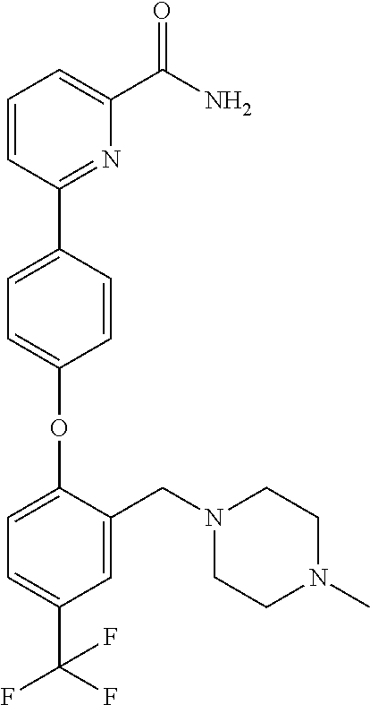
O(C1=CC=C(C2=NC(C(=O)N)=CC=C2)C=C1)C1=CC=C(C(F)(F)F)C=C1CN1CCN(C)CC1
